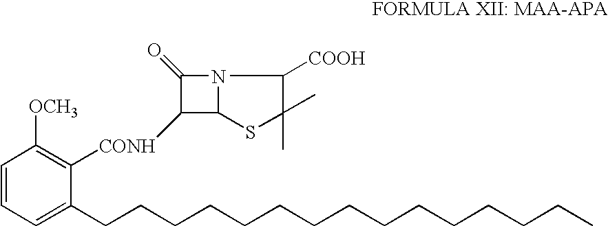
C1=CC=C(CCCCCCCCCCCCCCC)C([CONH]C2C(=O)N3C([COOH])C(C)(C)SC32)=C1[OCH3]
